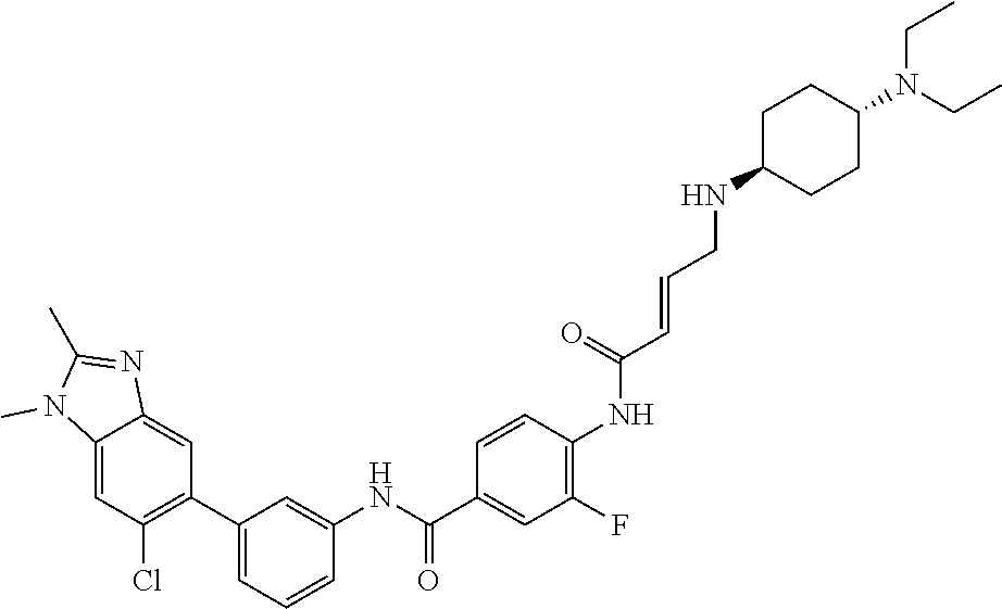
C12=CC(Cl)=C(C3=CC=CC(NC(C4=CC(F)=C(NC(C=CCNC5CCC(N(CC)CC)CC5)=O)C=C4)=O)=C3)C=C1N=C(C)N2C
